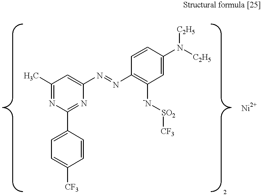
C1(C)=NC(C2=CC=C([CF3])C=C2)=NC(N=NC2=C([-N][SO2][CF3])C=C(N([C2H5])[C2H5])C=C2)=C1.[Ni]
